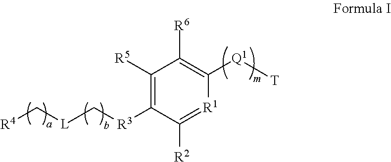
C1([R5])=C([R3]C[L]C[R4])C([R2])=[R1]C([Q1][T])=C1[R6]
